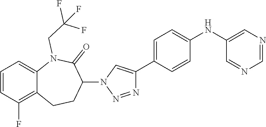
C1=CC(F)=C2C(=C1)N(CC(F)(F)F)C(=O)C(N1C=C(C3=CC=C(NC4=CN=CN=C4)C=C3)N=N1)CC2
